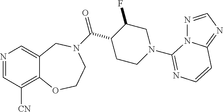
N1=CC([CN])=C2C(=C1)CN(C(C1CCN(C3=NC=CC4=NC=NN43)CC1F)=O)CCO2
